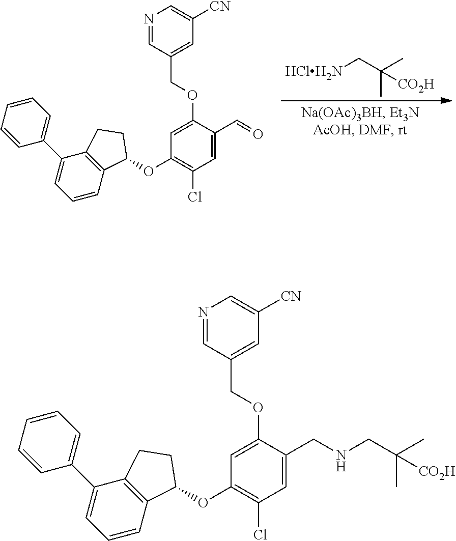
C1=C(C=O)C(OCC2=CC([CN])=CN=C2)=CC(OC2C3=C(C(C4=CC=CC=C4)=CC=C3)CC2)=C1Cl.[HClH2N]CC(C)([CO2H])C.C1=C(CNCC(C)(C)[CO2H])C(OCC2=CC([CN])=CN=C2)=CC(OC2C3=C(C(C4=CC=CC=C4)=CC=C3)CC2)=C1Cl
